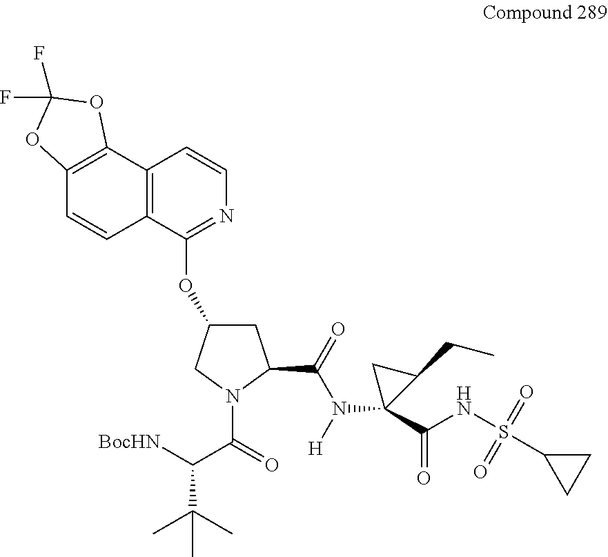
[BocHN]C(C(=O)N1C(C(=O)N([H])C2(C(NS(C3CC3)(=O)=O)=O)C(CC)C2)CC(OC2=NC=CC3=C2C=CC2=C3OC(F)(F)O2)C1)C(C)(C)C
